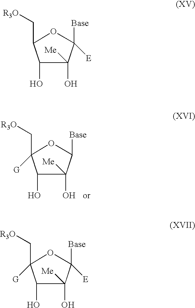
C1(O)C(O)([Me])C([Base])OC1(C[R3O])[G].C1(O)C(O)([Me])C([Base])([E])OC1(C[R3O])[G].C1(O)C(O)([Me])C([Base])([E])OC1C[R3O]
